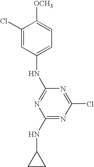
C1(NC2CC2)=NC(Cl)=NC(NC2=CC=C([OCH3])C(Cl)=C2)=N1
